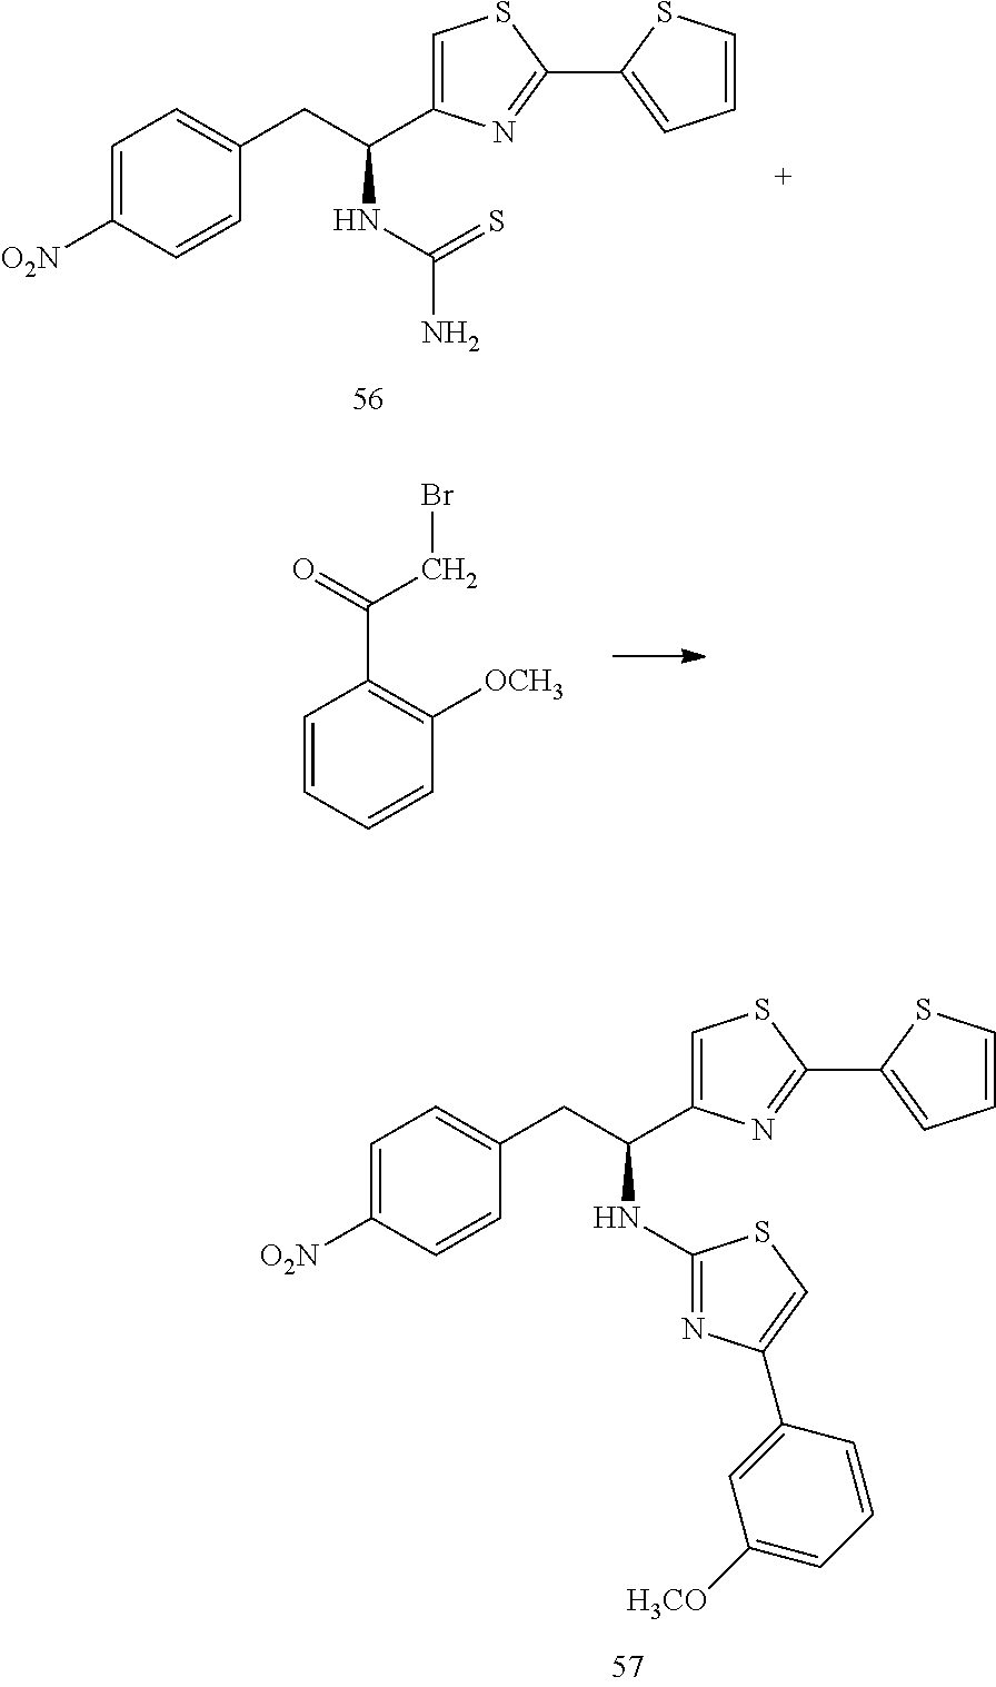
C1=C([O2N])C=CC(CC(C2=CSC(C3=CC=CS3)=N2)NC(N)=S)=C1.C1=CC=CC([OCH3])=C1C(=O)CBr.C1=C([O2N])C=CC(CC(C2=CSC(C3=CC=CS3)=N2)NC2=NC(C3=CC([H3CO])=CC=C3)=CS2)=C1
